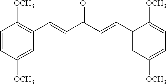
C1=CC([OCH3])=CC(C=CC(C=CC2=CC([OCH3])=CC=C2[OCH3])=O)=C1[OCH3]
